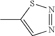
CC1=CN=NS1
